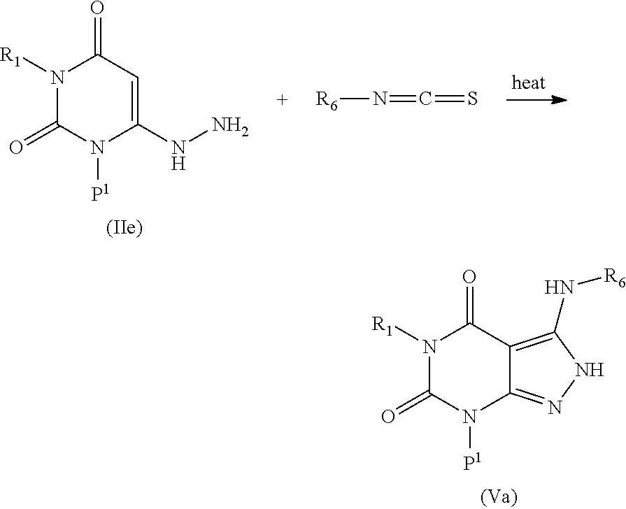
N1([R1])C(=O)N([P1])C(NN)=CC1=O.[R6]N=C=S.N1([R1])C(=O)N([P1])C2=NNC(N[R6])=C2C1=O
